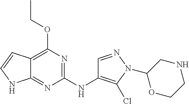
C12=C(OCC)N=C(NC3=C(Cl)N(C4OCCNC4)N=C3)N=C1NC=C2
